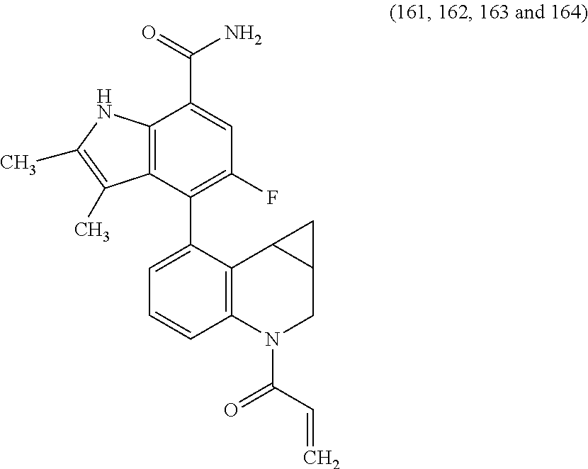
C12=C(C(C3=CC=CC4=C3C3C(CN4C(C=C)=O)C3)=C(F)C=C1C(N)=O)C(C)=C(C)N2
